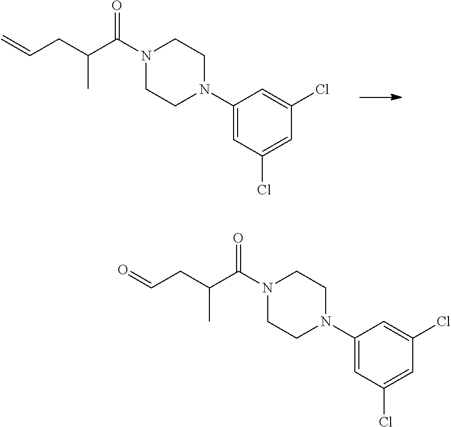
C=CCC(C(N1CCN(C2=CC(Cl)=CC(Cl)=C2)CC1)=O)C.O=CCC(C(N1CCN(C2=CC(Cl)=CC(Cl)=C2)CC1)=O)C
